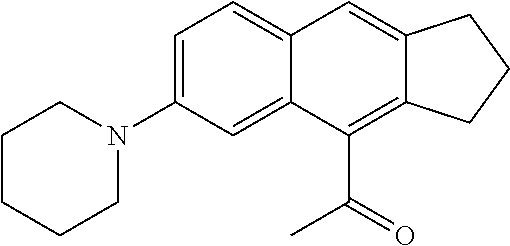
C1=C(N2CCCCC2)C=C2C(=C1)C=C1C(=C2C(=O)C)CCC1
